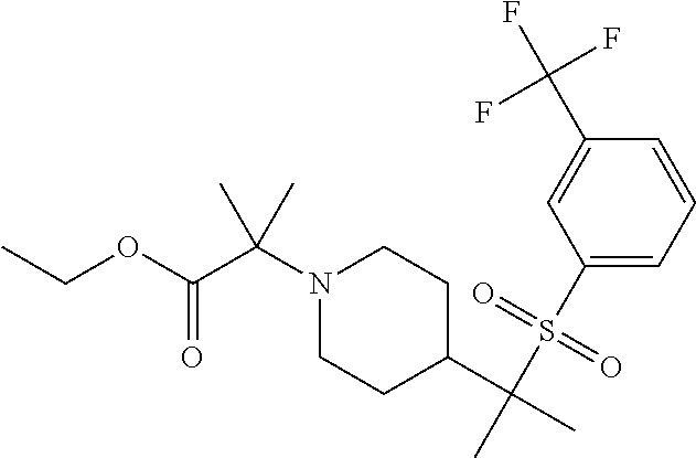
CCOC(C(N1CCC(C(C)(S(C2=CC=CC(C(F)(F)F)=C2)(=O)=O)C)CC1)(C)C)=O
